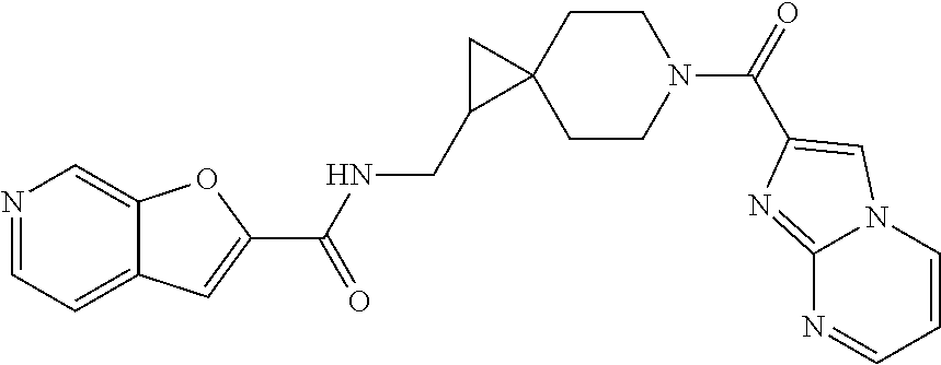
C1CC2(CCN1C(=O)C1=CN3C(=N1)N=CC=C3)CC2CNC(C1=CC2=CC=NC=C2O1)=O
